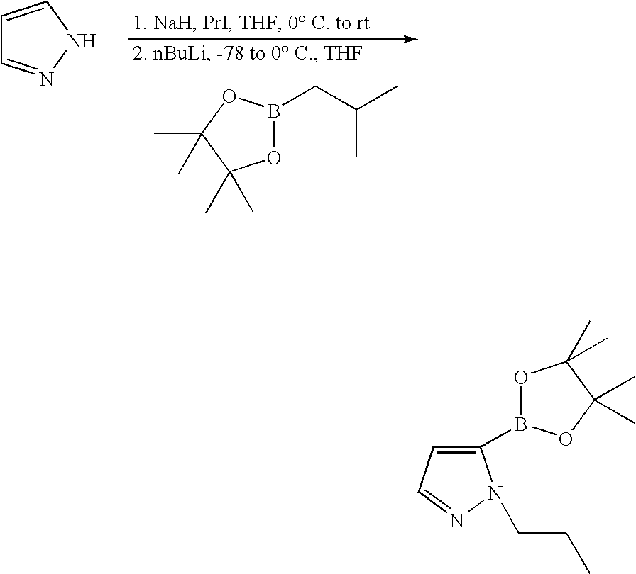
C1=CNN=C1.O1B(CC(C)C)OC(C)(C)C1(C)C.C1(B2OC(C)(C)C(C)(C)O2)=CC=NN1CCC
